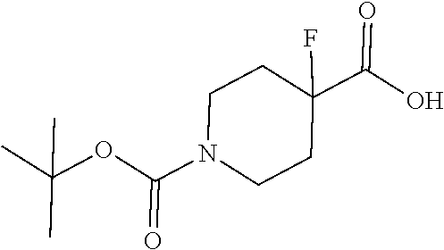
C1N(C(OC(C)(C)C)=O)CCC(C(O)=O)(F)C1
